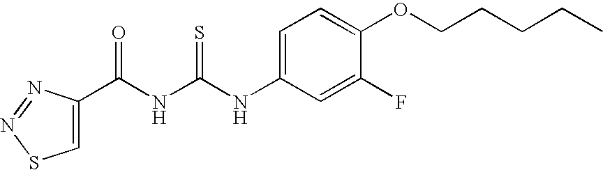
C(NC(NC1=CC=C(OCCCCC)C(F)=C1)=S)(=O)C1=CSN=N1
